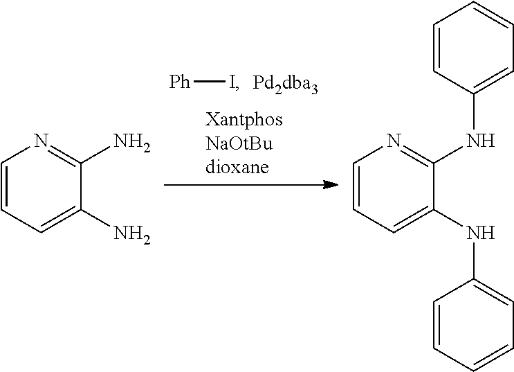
C1=CC=C(N)C(N)=N1.C1=CC=C(NC2=CC=CC=C2)C(NC2=CC=CC=C2)=N1.[Pd2dba3].[Ph]I
